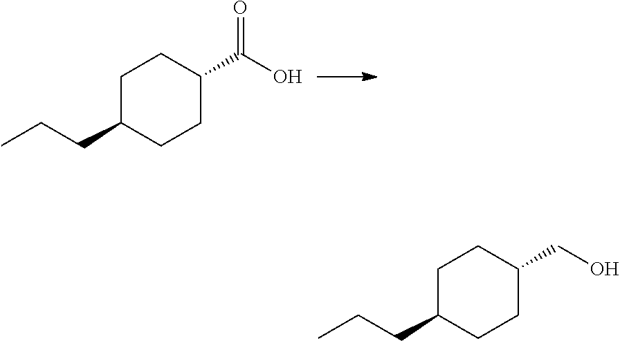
C1C(CCC)CCC(C(O)=O)C1.C1C(CCC)CCC(CO)C1
